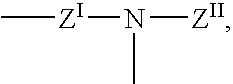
C[ZI]N(C)[ZII]
